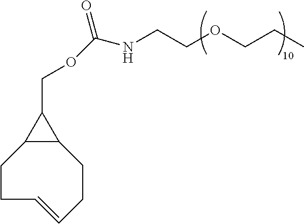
C1=CCCC2C(CC1)C2COC(NCCOCCC)=O
